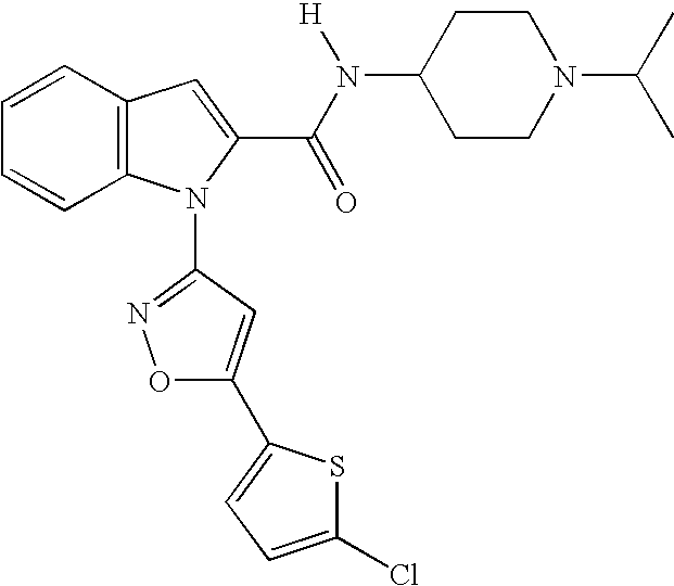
C1=CC2=C(C=C1)N(C1=NOC(C3=CC=C(Cl)S3)=C1)C(C(N([H])C1CCN(C(C)C)CC1)=O)=C2
